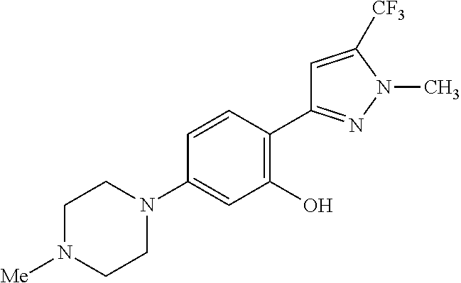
N1(C2=CC(O)=C(C3=NN(C)C([CF3])=C3)C=C2)CCN([Me])CC1
